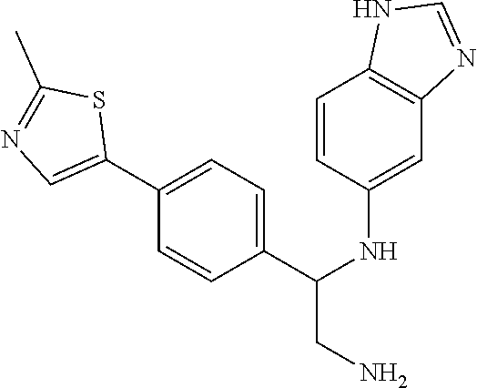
C1(C2=CN=C(C)S2)=CC=C(C(NC2=CC3=C(C=C2)NC=N3)CN)C=C1
